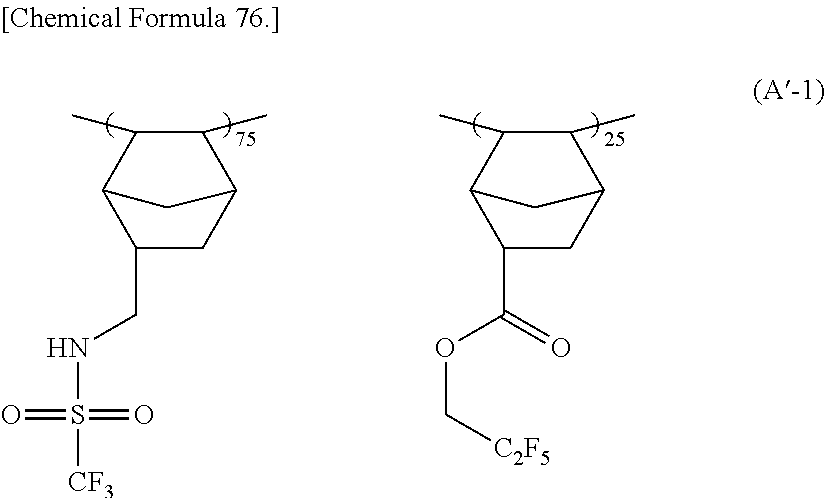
C12C(C)C(C)C(C1)C(CNS(=O)(=O)[CF3])C2.C12C(C)C(C)C(C1)C(C(OC[C2F5])=O)C2
